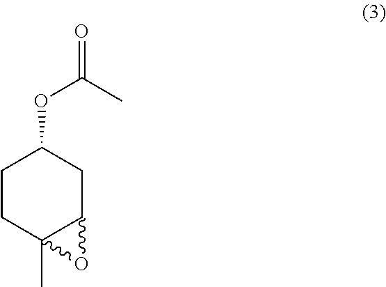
C1CC2(C)C(CC1OC(C)=O)O2
